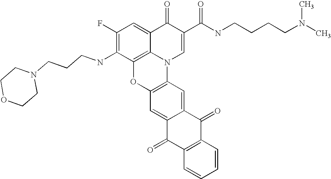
C1(F)=C(NCCCN2CCOCC2)C2=C3C(=C1)C(=O)C(C(NCCCCN(C)C)=O)=CN3C1=C(O2)C=C2C(=C1)C(=O)C1=C(C2=O)C=CC=C1
